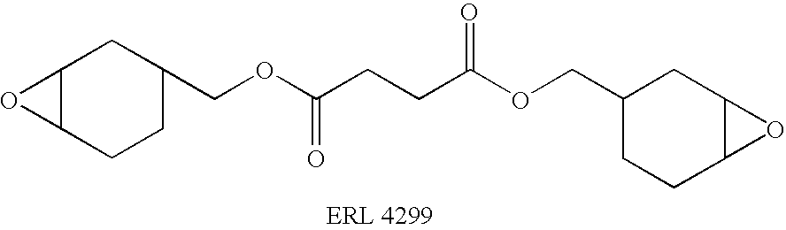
C12C(CCC(COC(CCC(OCC3CCC4C(C3)O4)=O)=O)C1)O2
